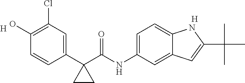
C1(C2(C(NC3=CC=C4C(=C3)C=C(C(C)(C)C)N4)=O)CC2)=CC(Cl)=C(O)C=C1.[H].[H]
